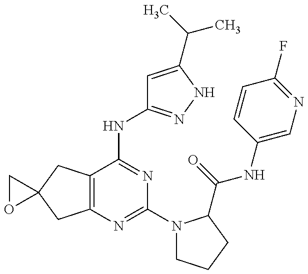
C12=C(C(NC3=NNC(C(C)C)=C3)=NC(N3CCCC3C(=O)NC3=CN=C(F)C=C3)=N1)CC1(C2)CO1
